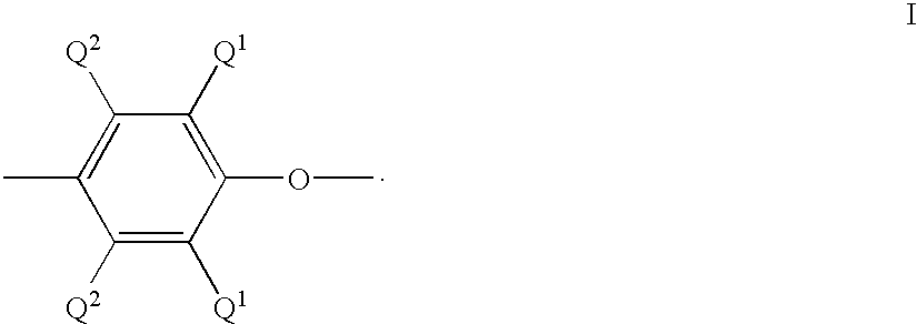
C1(OC)=C([Q1])C([Q2])=C(C)C([Q2])=C1[Q1]
